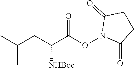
CC(CC(C(ON1C(=O)CCC1=O)=O)[NHBoc])C
